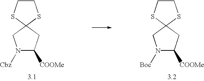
N1([Cbz])C([COOMe])CC2(C1)SCCS2.N1([Boc])C([COOMe])CC2(C1)SCCS2
